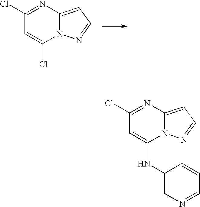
ClC1=NC2=CC=NN2C(Cl)=C1.ClC1=NC2=CC=NN2C(NC2=CN=CC=C2)=C1
